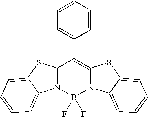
C12=N(B(F)(F)N3C(=C1C1=CC=CC=C1)SC1=CC=CC=C31)C1=CC=CC=C1S2
